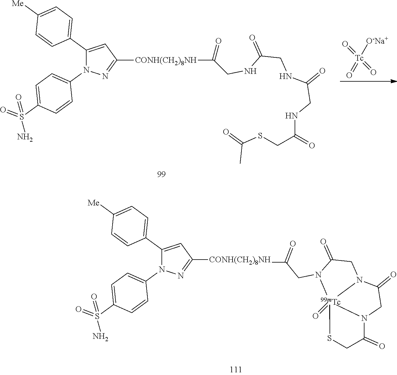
[CONH(CH2)8NH](C(=O)CN1C(=O)CN2C(=O)CN3C(=O)CS[Tc]231=O)C1=NN(C2=CC=C(S(=O)(=O)N)C=C2)C(C2=CC=C([Me])C=C2)=C1.[Tc](=O)(=O)(=O)[O-Na+].C(=O)(CNC(CNC(CSC(=O)C)=O)=O)NCC(=O)[CONH(CH2)8NH]C1=NN(C2=CC=C(S(=O)(=O)N)C=C2)C(C2=CC=C([Me])C=C2)=C1
